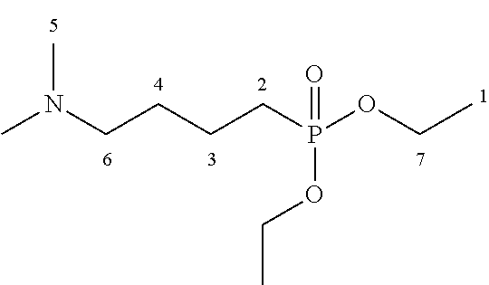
CN(CCCCP(OCC)(OCC)=O)C
